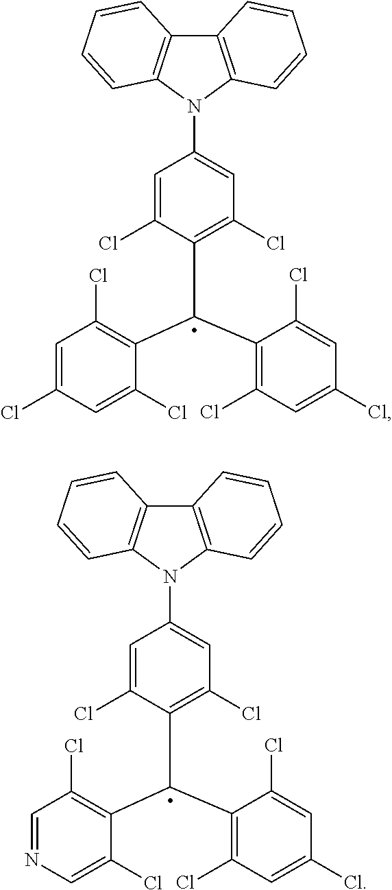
C12=C(N(C3=CC(Cl)=C(C(C4=C(Cl)C=C(Cl)C=C4Cl)C4=C(Cl)C=C(Cl)C=C4Cl)C(Cl)=C3)C3=C1C=CC=C3)C=CC=C2.C12=C(N(C3=CC(Cl)=C(C(C4=C(Cl)C=C(Cl)C=C4Cl)C4=C(Cl)C=NC=C4Cl)C(Cl)=C3)C3=C1C=CC=C3)C=CC=C2
